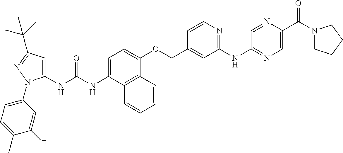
N(C(NC1=CC(C(C)(C)C)=NN1C1=CC=C(C)C(F)=C1)=O)C1=CC=C(OCC2=CC(NC3=NC=C(C(=O)N4CCCC4)N=C3)=NC=C2)C2=C1C=CC=C2
